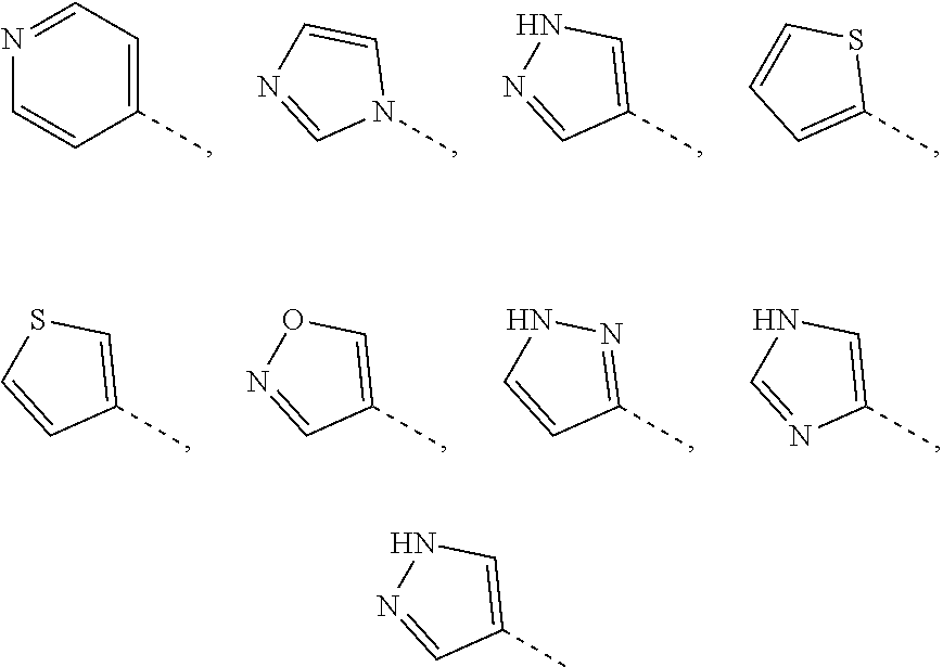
C1(C)=CNN=C1.C1(C)=CC=NC=C1.N1(C)C=CN=C1.C1(C)=CNN=C1.C1(C)=CC=CS1.C1(C)=CSC=C1.C1(C)=CON=C1.C1(C)=NNC=C1.C1(C)=CNC=N1
